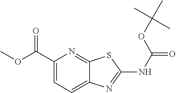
C1(C(OC)=O)=CC=C2C(=N1)SC(NC(=O)OC(C)(C)C)=N2
